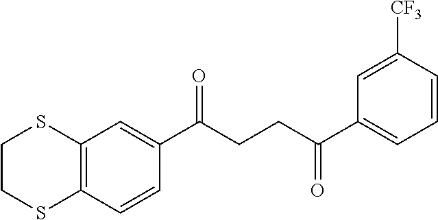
C12=C(C=CC(C(CCC(C3=CC=CC([CF3])=C3)=O)=O)=C1)SCCS2
